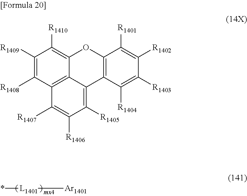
*[L1401][Ar1401].C1([R1409])=C([R1408])C2=C3C(=C1[R1410])OC1=C(C3=C([R1405])C([R1406])=C2[R1407])C([R1404])=C([R1403])C([R1402])=C1[R1401]
